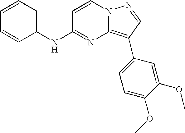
C1=CC=C(NC2=NC3=C(C4=CC=C(OC)C(OC)=C4)C=NN3C=C2)C=C1
